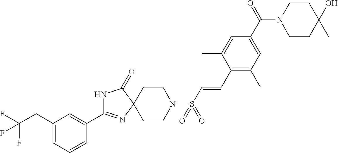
C1(CC(F)(F)F)=CC=CC(C2=NC3(C(=O)N2)CCN(S(C=CC2=C(C)C=C(C(N4CCC(C)(O)CC4)=O)C=C2C)(=O)=O)CC3)=C1
